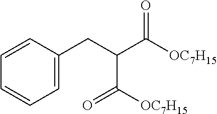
C1=CC(CC(C([OC7H15])=O)C([OC7H15])=O)=CC=C1
